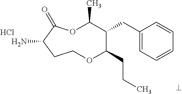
NC1C(=O)OC(C)C(CC2=CC=CC=C2)C(CCC)OCC1.Cl
